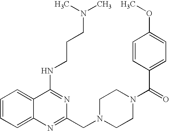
C1=CC=C2C(=C1)C(NCCCN(C)C)=NC(CN1CCN(C(C3=CC=C(OC)C=C3)=O)CC1)=N2
